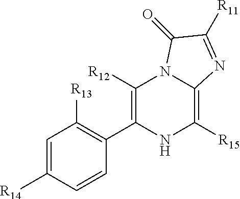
C1=C([R14])C=CC(C2=C([R12])N3C(=C([R15])N2)N=C([R11])C3=O)=C1[R13]
